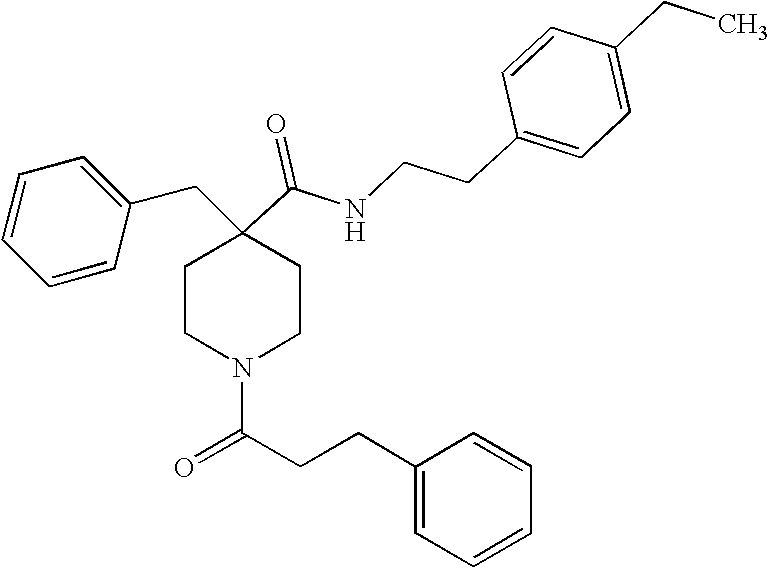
C1=CC=CC(CC2(C(=O)NCCC3=CC=C(CC)C=C3)CCN(C(CCC3=CC=CC=C3)=O)CC2)=C1
